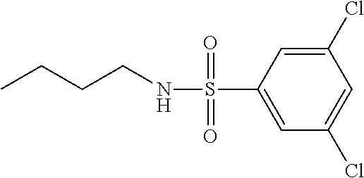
C1(Cl)=CC(S(=O)(=O)NCCCC)=CC(Cl)=C1
